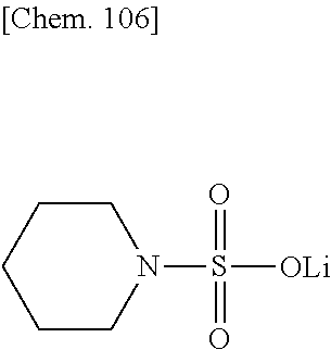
N1(S(=O)(=O)[OLi])CCCCC1
